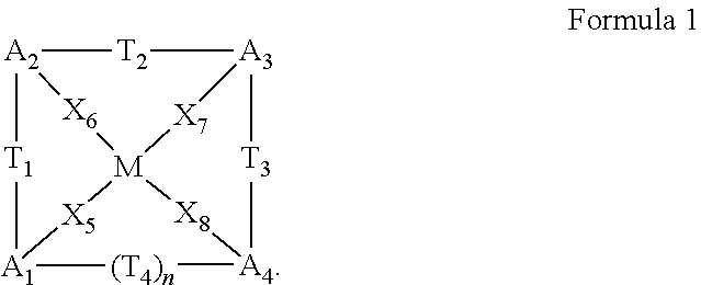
[A2]12[T2][A3]3[T3][A4]4[(T4)n][A1]([T1]1)[X5][M]([X7]3)([X6]2)[X8]4
